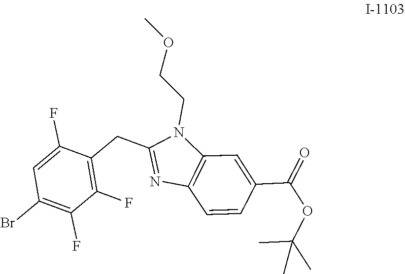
C1=C(F)C(CC2=NC3=C(N2CCOC)C=C(C(=O)OC(C)(C)C)C=C3)=C(F)C(F)=C1Br
